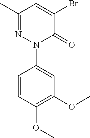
C1(C)=NN(C2=CC(OC)=C(OC)C=C2)C(=O)C(Br)=C1
